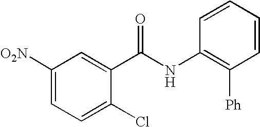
C1([O2N])=CC=C(Cl)C(C(NC2=C([Ph])C=CC=C2)=O)=C1
